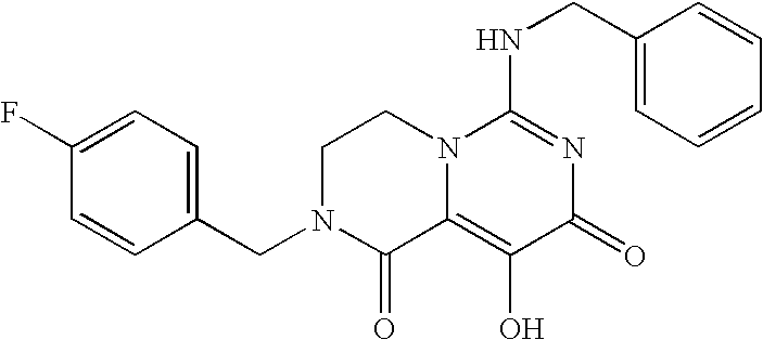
C1=CC(CN2C(=O)C3=C(O)C(=O)N=C(NCC4=CC=CC=C4)N3CC2)=CC=C1F
